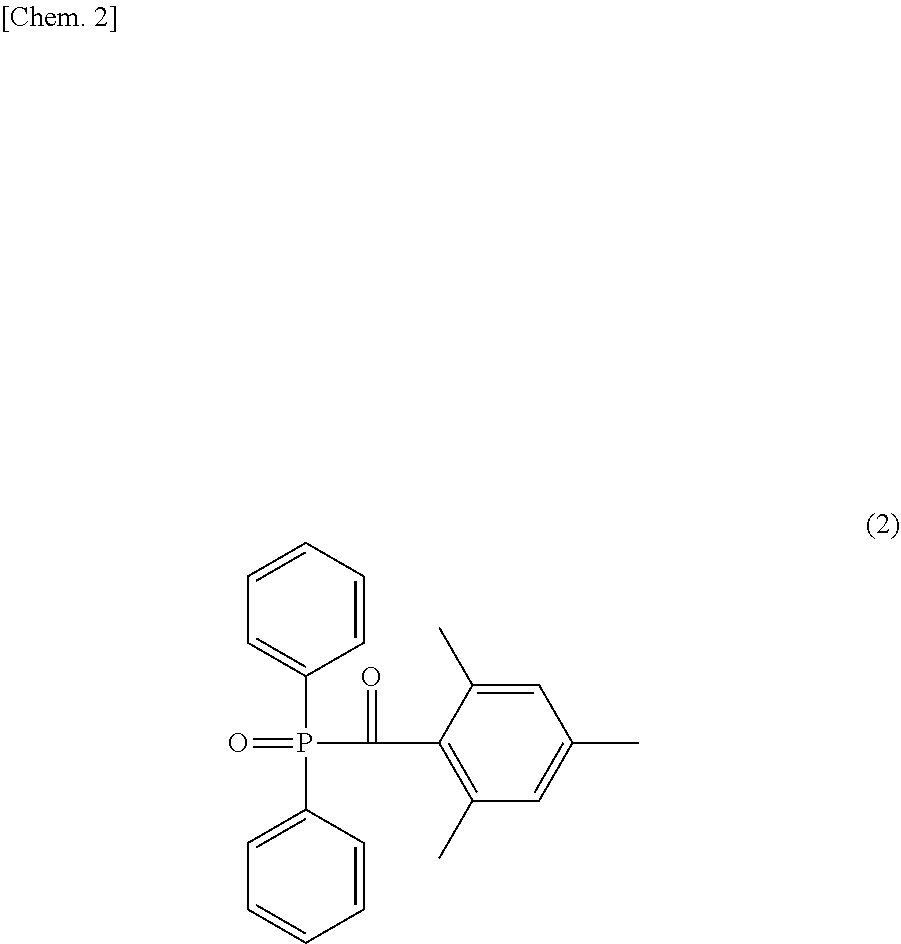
C1=CC=CC=C1P(=O)(C(=O)C1=C(C)C=C(C)C=C1C)C1=CC=CC=C1
